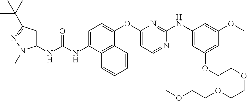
C1=C(NC(NC2=CC(C(C)(C)C)=NN2C)=O)C2=C(C(OC3=CC=NC(NC4=CC(OCCOCCOCCOC)=CC(OC)=C4)=N3)=C1)C=CC=C2
